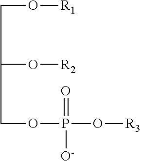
C(O[R1])C(COP(O[R3])(=O)[O-])O[R2]
